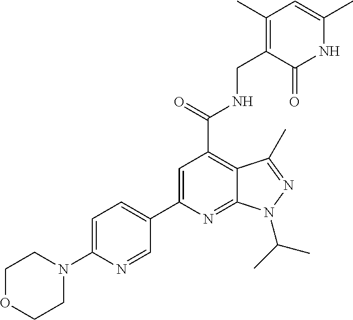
C1=C(N2CCOCC2)N=CC(C2=CC(C(NCC3=C(C)C=C(C)NC3=O)=O)=C3C(=N2)N(C(C)C)N=C3C)=C1
